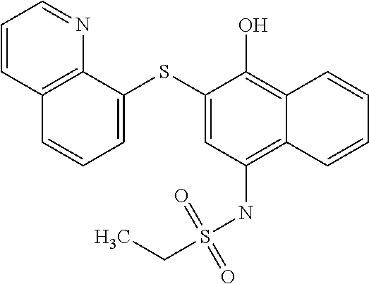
C1=C(SC2=CC=CC3=C2N=CC=C3)C(O)=C2C(=C1NS(CC)(=O)=O)C=CC=C2
